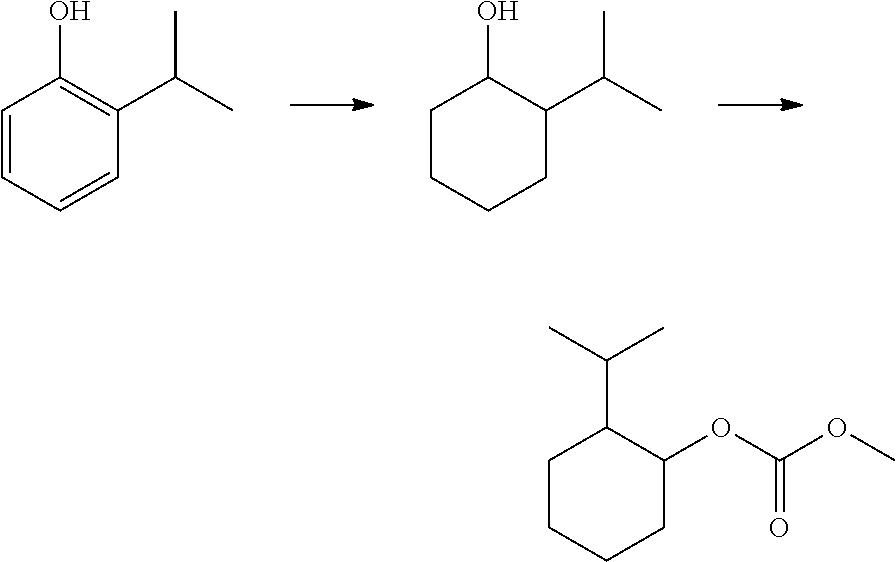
C1=CC=CC(C(C)C)=C1O.C1CCCC(C(C)C)C1O.C1CCCC(OC(OC)=O)C1C(C)C
